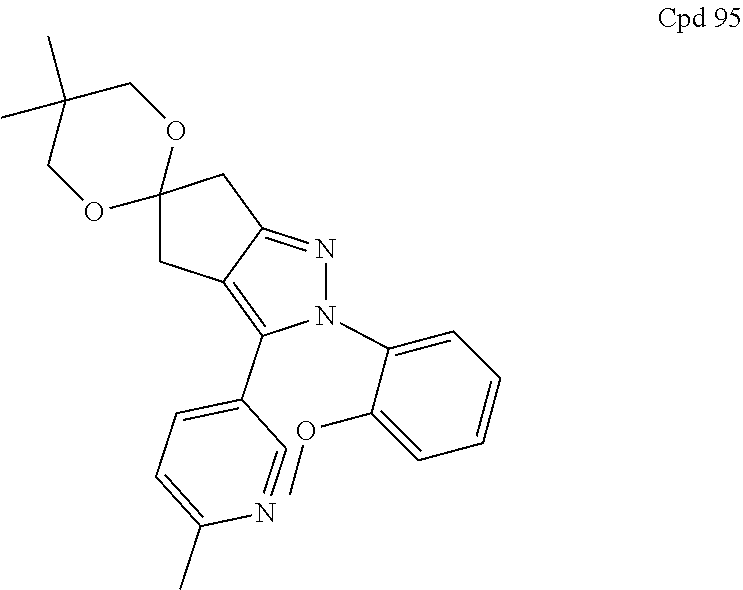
N1(C2=CC=CC=C2OC)N=C2C(=C1C1=CC=C(C)N=C1)CC1(C2)OCC(C)(C)CO1
